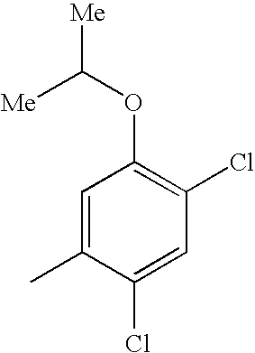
C1=C(C)C(Cl)=CC(Cl)=C1OC([Me])[Me]
